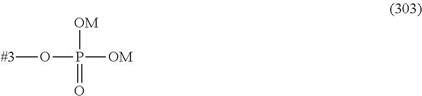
P(O[#3])([OM])([OM])=O
